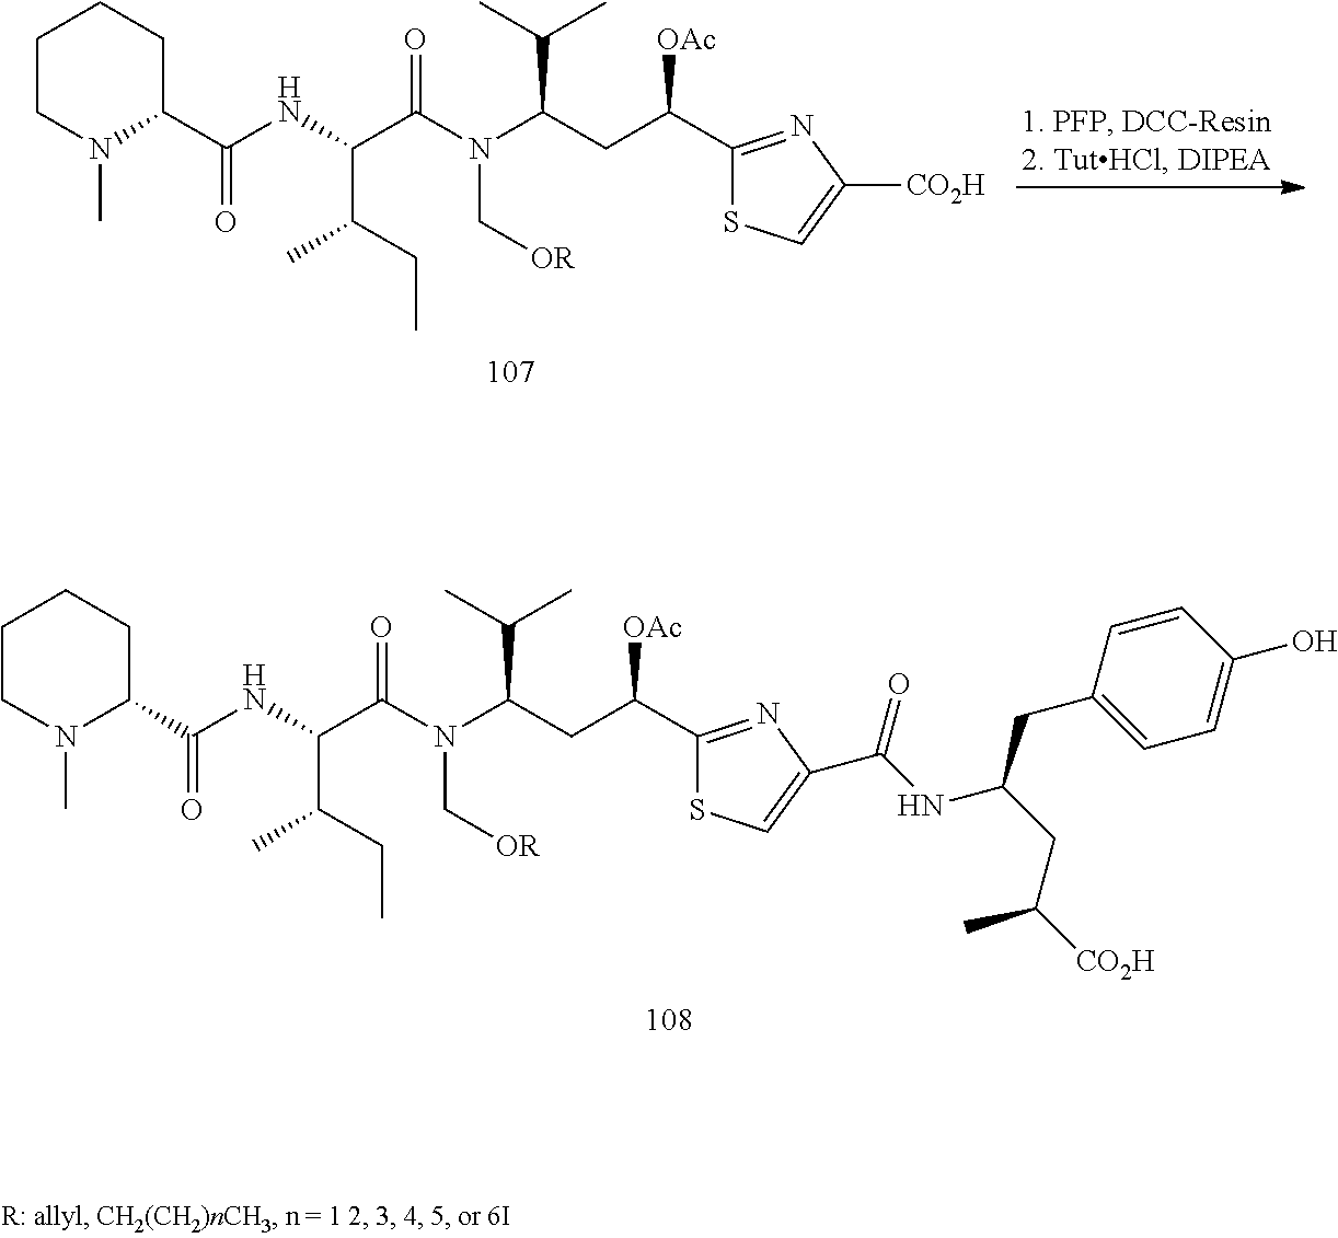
O=C(N(C(CC(C1=NC(C(=O)NC(CC([CO2H])C)CC2=CC=C(O)C=C2)=CS1)[OAc])C(C)C)C[OR])C(NC(C1N(C)CCCC1)=O)C(C)CC.O=C(N(C(CC(C1=NC([CO2H])=CS1)[OAc])C(C)C)C[OR])C(NC(C1N(C)CCCC1)=O)C(C)CC
